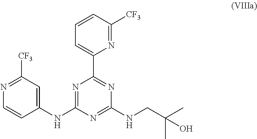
C1(NC2=NC(C3=CC=CC([CF3])=N3)=NC(NCC(C)(C)O)=N2)=CC([CF3])=NC=C1
